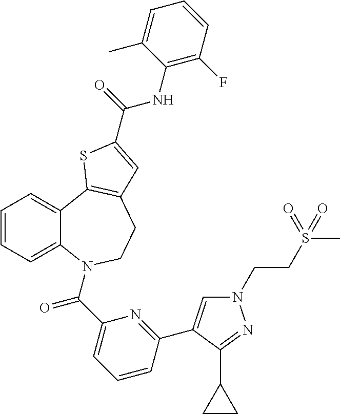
N1(CCS(C)(=O)=O)C=C(C2=NC(C(=O)N3C4=CC=CC=C4C4=C(CC3)C=C(C(=O)NC3=C(F)C=CC=C3C)S4)=CC=C2)C(C2CC2)=N1
